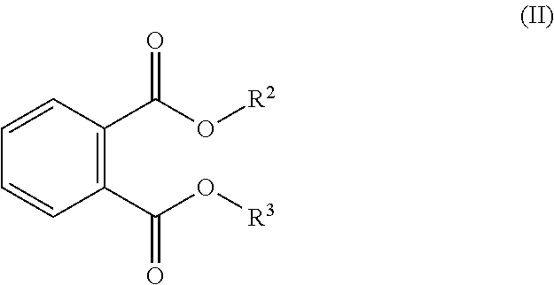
C1=CC(C(O[R2])=O)=C(C(O[R3])=O)C=C1
